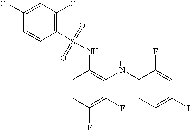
C1=CC(F)=C(F)C(NC2=CC=C(I)C=C2F)=C1NS(=O)(=O)C1=C(Cl)C=C(Cl)C=C1
